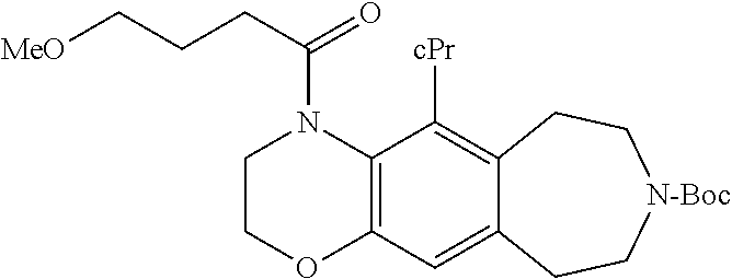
C1COC2=C(N1C(CCC[MeO])=O)C([cPr])=C1C(=C2)CC[N-Boc]CC1
